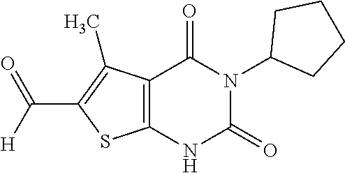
C12=C(NC(=O)N(C3CCCC3)C1=O)SC(C([H])=O)=C2C
